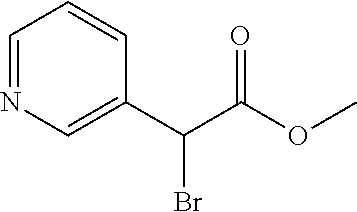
C1=NC=C(C(C(OC)=O)Br)C=C1
